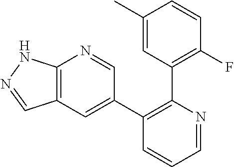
C12=C(C=C(C3=C(C4=C(F)C=CC(C)=C4)N=CC=C3)C=N1)C=NN2
